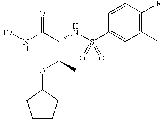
C1(C)=C(F)C=CC(S(NC(C(NO)=O)C(OC2CCCC2)C)(=O)=O)=C1
